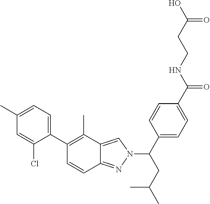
C1(C)=CC=C(C2=C(C)C3=CN(C(C4=CC=C(C(NCCC(O)=O)=O)C=C4)CC(C)C)N=C3C=C2)C(Cl)=C1
